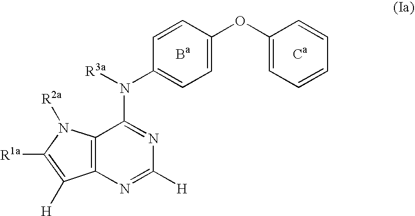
C12=C(N=C([H])N=C1N(C1=CC=C(OC3=CC=CC=C3)C=C1)[R3a])C([H])=C([R1a])N2[R2a].[Ba].[Ca]
